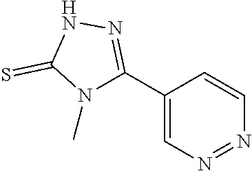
C1(C2=NNC(=S)N2C)=CN=NC=C1
